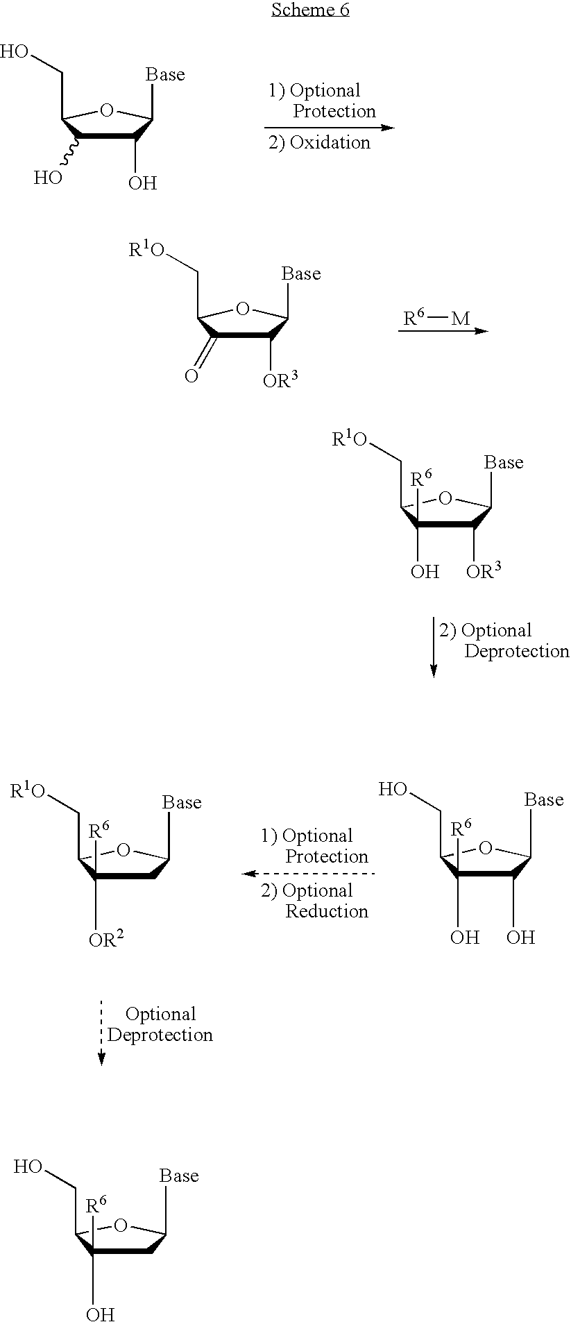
C1(O)C(O)([R6])C(CO)OC1[Base].C1C([OR2])([R6])C(C[R1O])OC1[Base].C1(O)C(O)C(CO)OC1[Base].C1([OR3])C(=O)C(C[R1O])OC1[Base].[R6][M].C1([OR3])C(O)([R6])C(C[R1O])OC1[Base].C1C(O)([R6])C(CO)OC1[Base]
